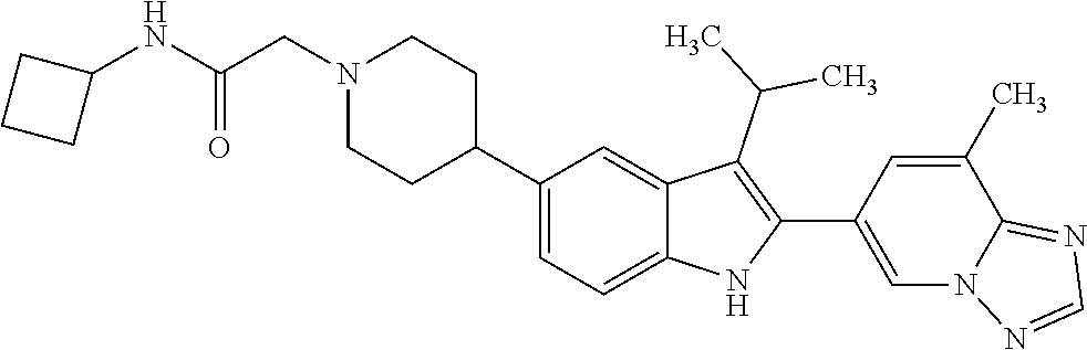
C1N(CC(NC2CCC2)=O)CCC(C2=CC=C3C(=C2)C(C(C)C)=C(C2=CN4C(=NC=N4)C(C)=C2)N3)C1
